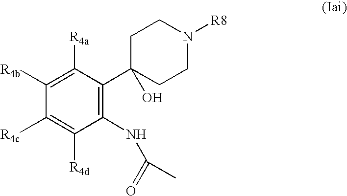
C1([R4b])=C([R4a])C(C2(O)CCN([R8])CC2)=C(NC(=O)C)C([R4d])=C1[R4c]
